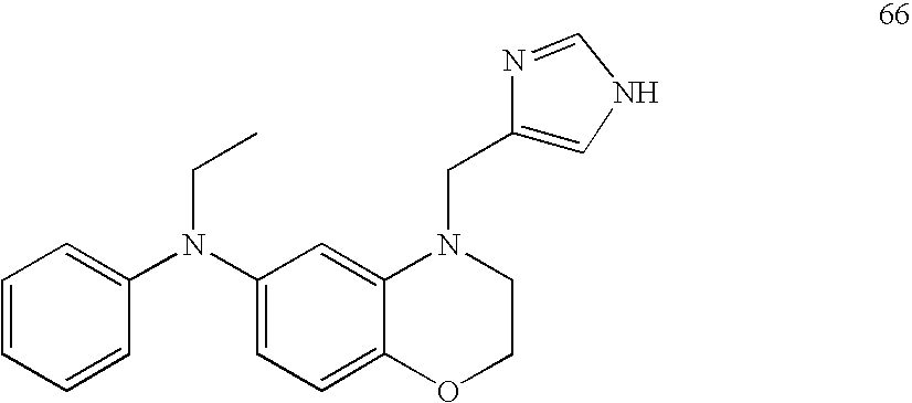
C1=C(N(C2=CC=CC=C2)CC)C=C2C(=C1)OCCN2CC1=CNC=N1
